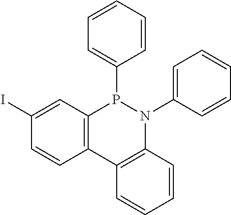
C12=C(C=C(I)C=C1)P(C1=CC=CC=C1)N(C1=CC=CC=C1)C1=C2C=CC=C1
